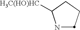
N1C([H3C(HO)HC])CCC1
